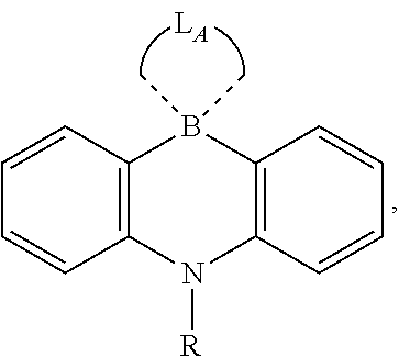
C1=CC2=C(C=C1)N([R])C1=C(B2(C)C)C=CC=C1
